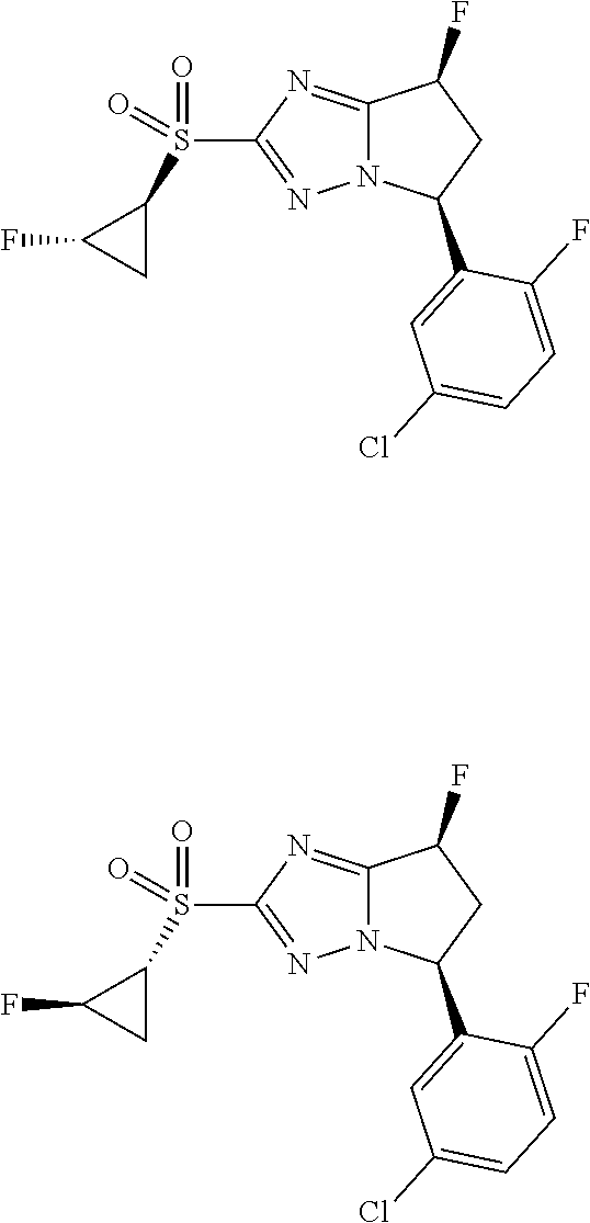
C12=NC(S(C3C(F)C3)(=O)=O)=NN1C(C1=CC(Cl)=CC=C1F)CC2F.C12=NC(S(C3C(F)C3)(=O)=O)=NN1C(C1=CC(Cl)=CC=C1F)CC2F
